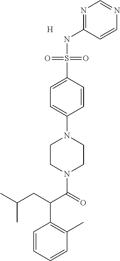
N1=CN=C(NS(C2=CC=C(N3CCN(C(C(CC(C)C)C4=C(C)C=CC=C4)=O)CC3)C=C2)(=O)=O)C=C1.[H]
